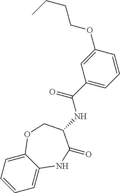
C1=C(C(NC2C(=O)NC3=CC=CC=C3OC2)=O)C=C(OCCCC)C=C1
